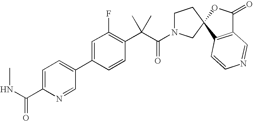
C1(C2=CC=C(C(NC)=O)N=C2)=CC(F)=C(C(C)(C)C(=O)N2CCC3(C2)C2=C(C(=O)O3)C=NC=C2)C=C1
